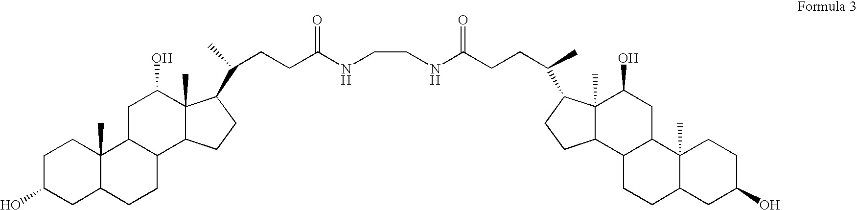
C1C(O)CC2C(C)(C1)C1C(CC2)C2C(C)(C(O)C1)C(C(CCC(NCCNC(CCC(C)C1C3(C)C(C4CCC5CC(O)CCC5(C)C4CC3O)CC1)=O)=O)C)CC2
